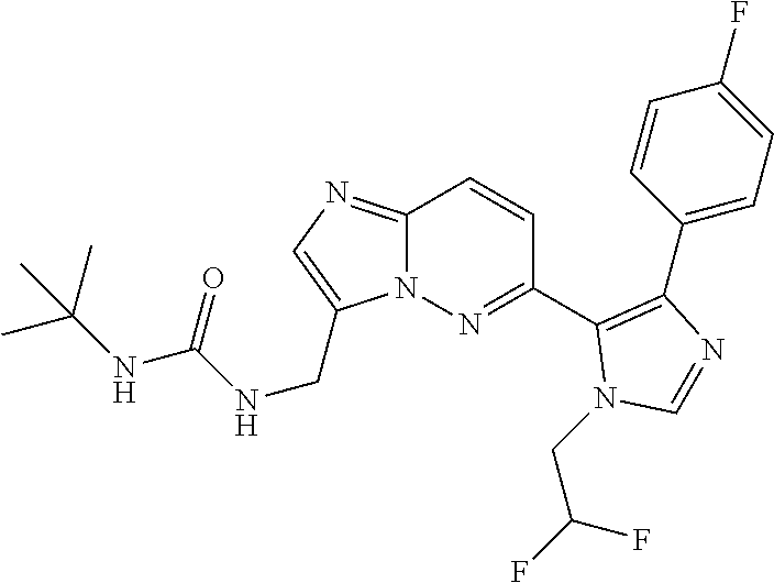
C1(C2=NN3C(=NC=C3CNC(NC(C)(C)C)=O)C=C2)=C(C2=CC=C(F)C=C2)N=CN1CC(F)F
